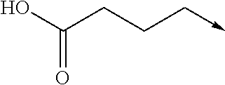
C(=O)(O)CCC->C
